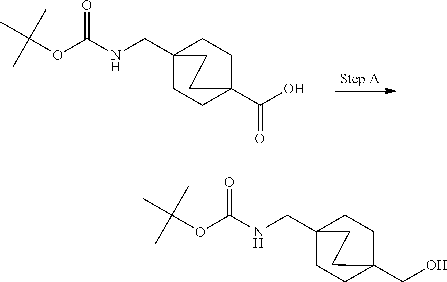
C12(CNC(OC(C)(C)C)=O)CCC(C(O)=O)(CC1)CC2.C12(CNC(OC(C)(C)C)=O)CCC(CO)(CC1)CC2
